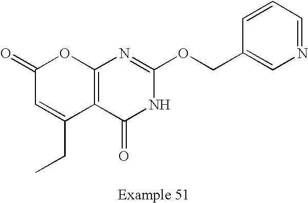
C12=C(C(=O)NC(OCC3=CN=CC=C3)=N1)C(CC)=CC(=O)O2
